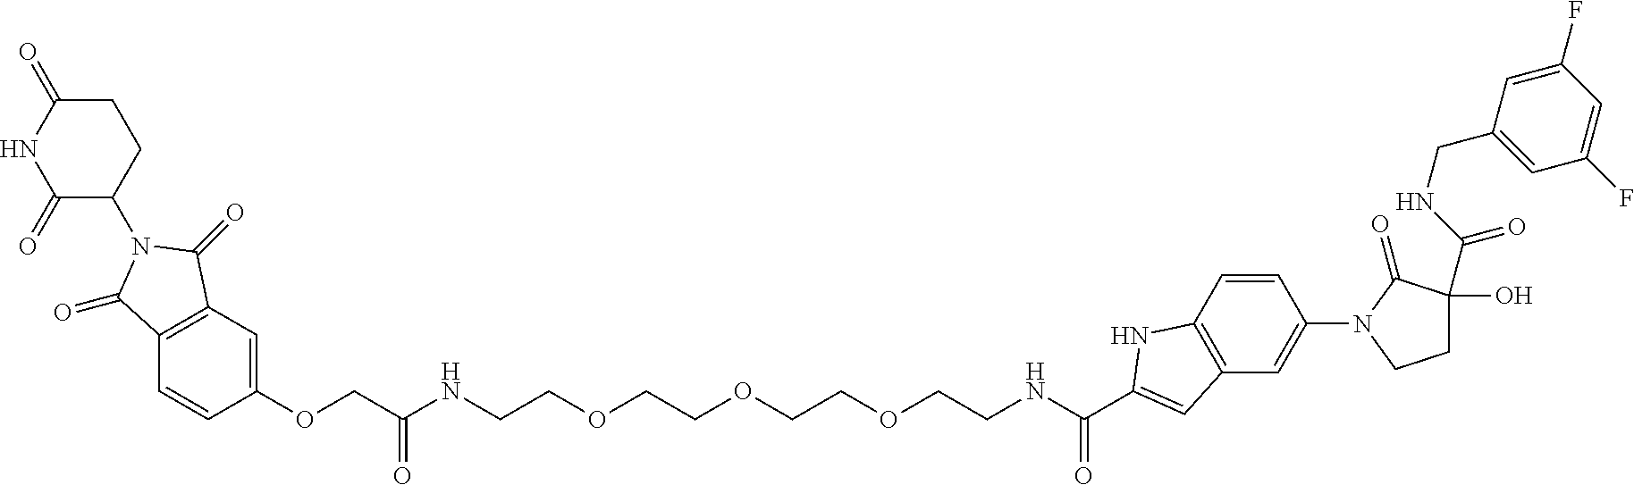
C1=C(OCC(NCCOCCOCCOCCNC(C2=CC3=C(N2)C=CC(N2C(=O)C(O)(C(=O)NCC4=CC(F)=CC(F)=C4)CC2)=C3)=O)=O)C=CC2=C1C(=O)N(C1CCC(=O)NC1=O)C2=O
